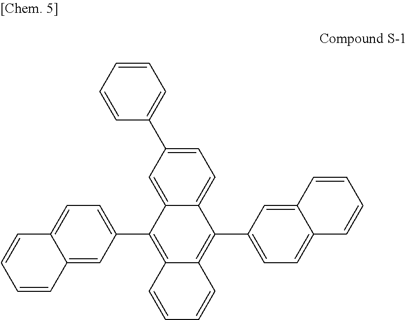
C1=C(C2=CC=C3C(=C2)C(C2=CC=C4C(=C2)C=CC=C4)=C2C(=C3C3=CC=C4C(=C3)C=CC=C4)C=CC=C2)C=CC=C1
